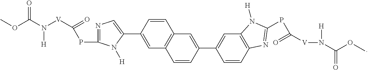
COC(=O)N([H])[V]C(PC1=NC=C(C2=CC3=C(C=C2)C=C(C2=CC4=C(C=C2)N=C(PC(=O)[V]N([H])C(OC)=O)N4[H])C=C3)N1[H])=O
